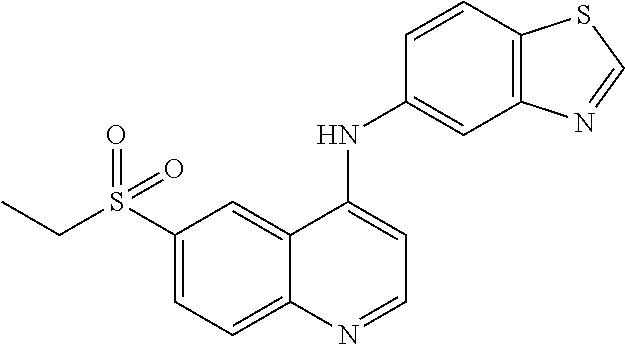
C1(S(CC)(=O)=O)=CC=C2C(=C1)C(NC1=CC3=C(C=C1)SC=N3)=CC=N2
